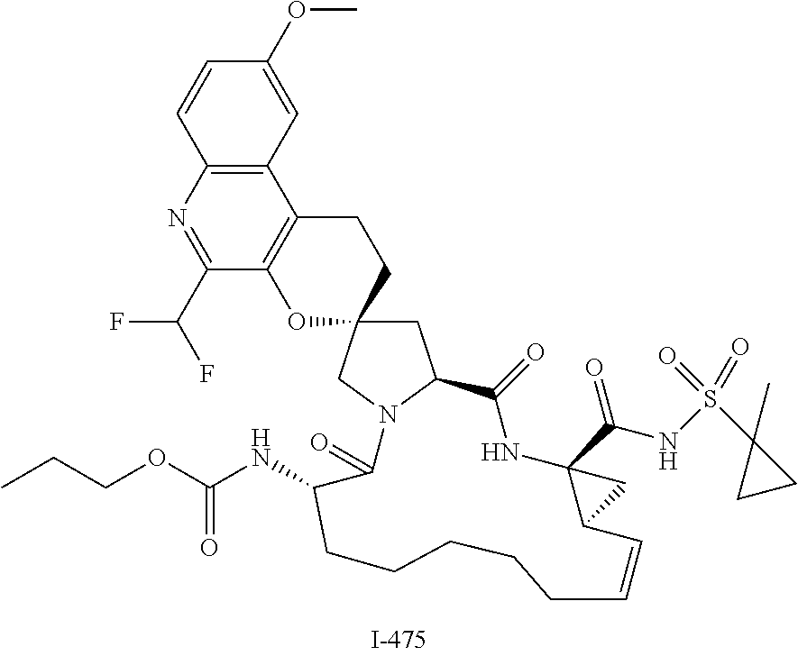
C1=CC2=C(C=C1OC)C1=C(C(C(F)F)=N2)OC2(CC1)CC1N(C2)C(=O)C(NC(OCCC)=O)CCCCCC=CC2C(C(NS(C3(C)CC3)(=O)=O)=O)(NC1=O)C2
